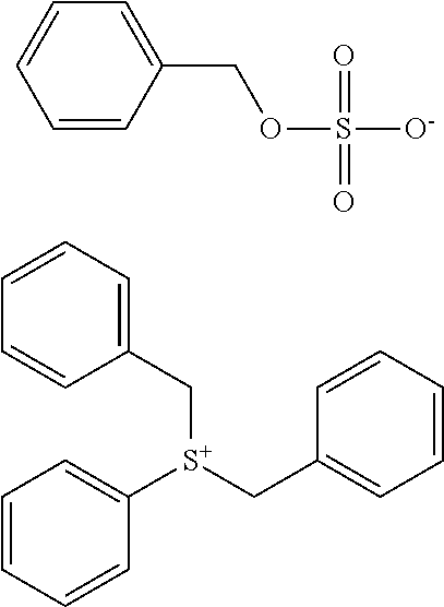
C1=CC=CC([S+](CC2=CC=CC=C2)CC2=CC=CC=C2)=C1.C1=CC(COS([O-])(=O)=O)=CC=C1
